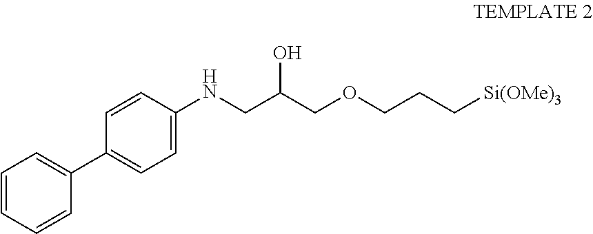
C1=CC(NCC(COCCC[Si(OMe)3])O)=CC=C1C1=CC=CC=C1
